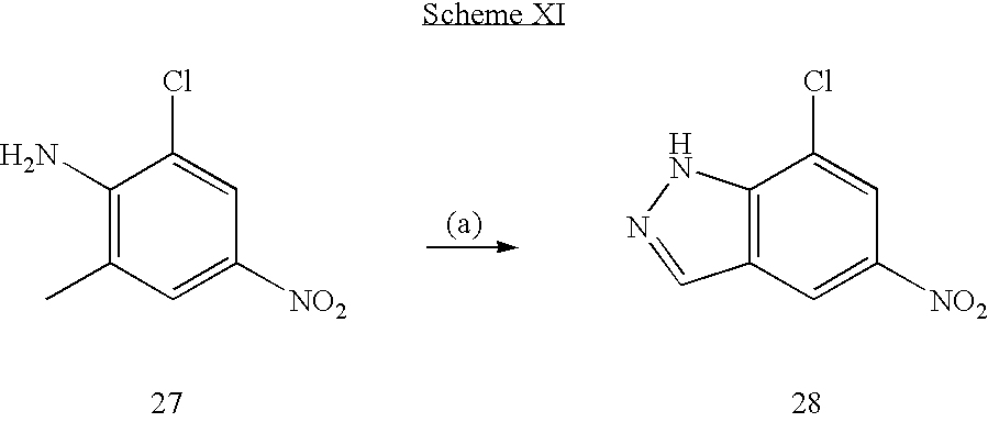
C12=C(C=C([NO2])C=C1Cl)C=NN2.C1(N)=C(C)C=C([NO2])C=C1Cl
